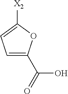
C1([X2])=CC=C(C(=O)O)O1
